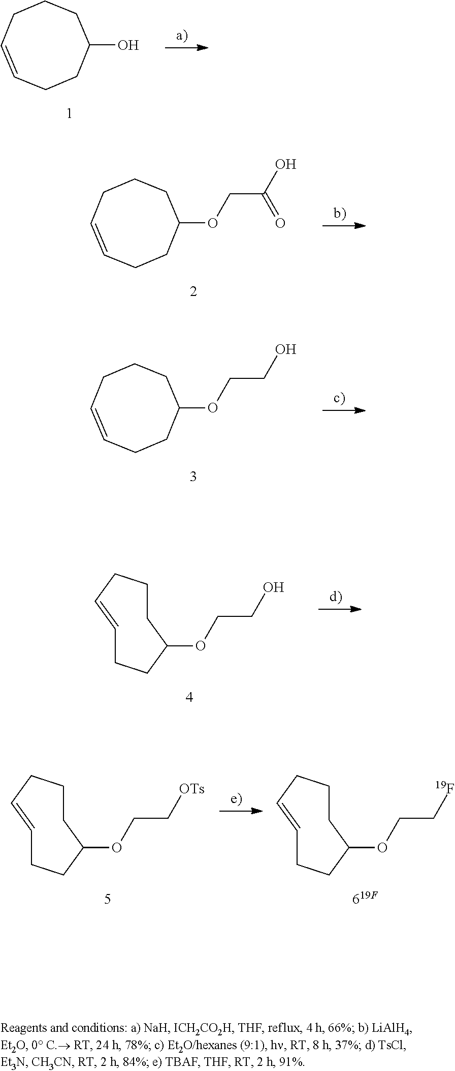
C1=CCCC(O)CCC1.C1=CCCC(OCC(O)=O)CCC1.C1=CCCC(OCCO)CCC1.C1CCC=CCCC1OCCO.C1CCC=CCCC1OCC[19F].C1CCC=CCCC1OCC[OTs]
